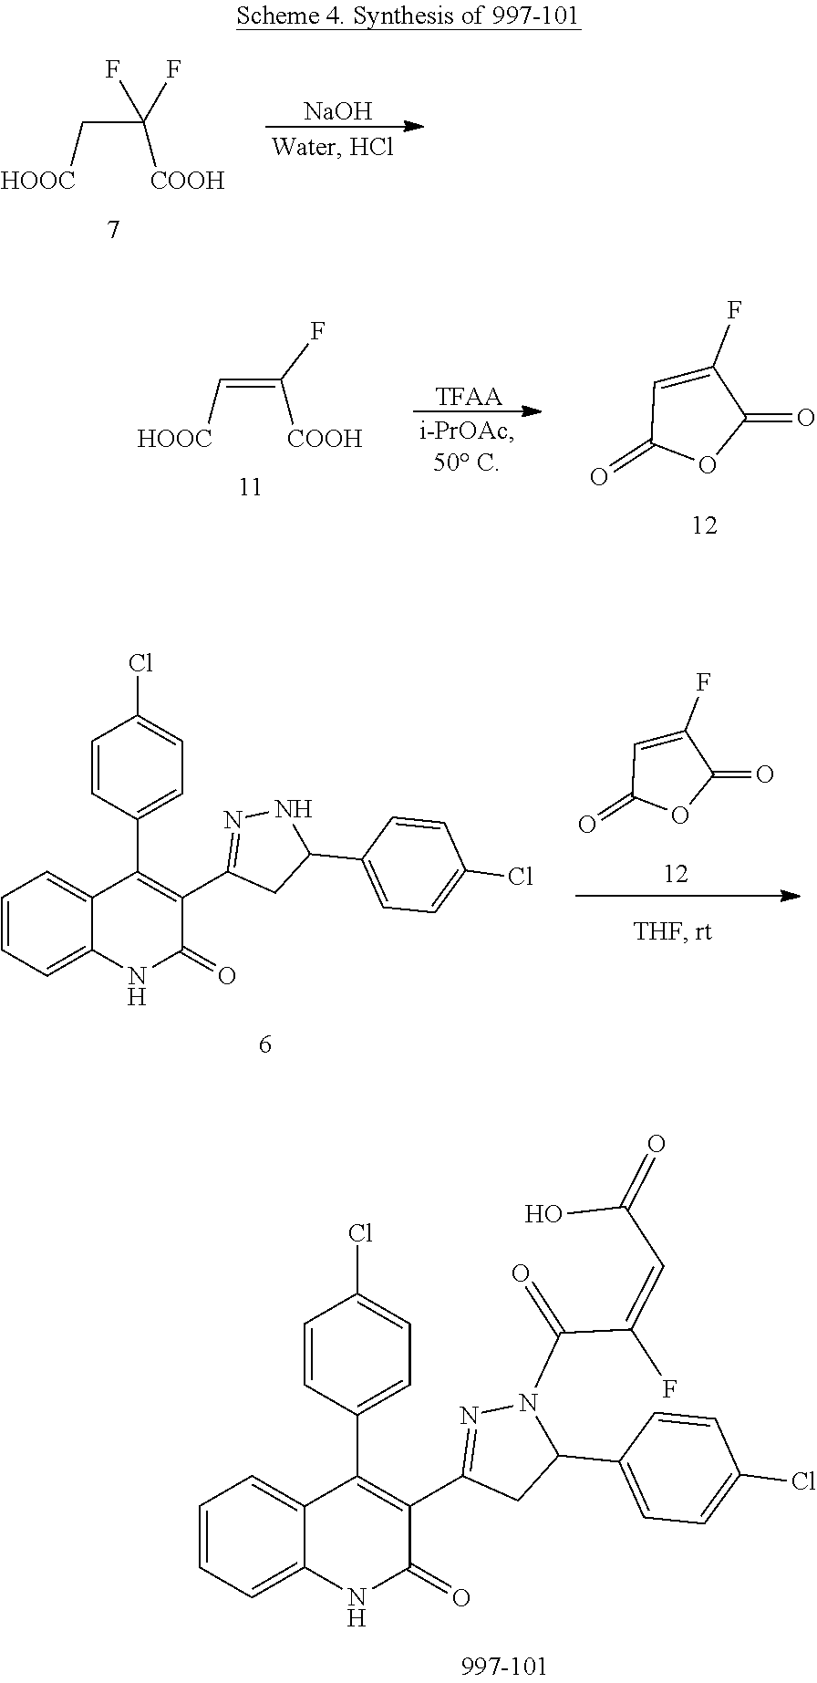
C(C(F)(F)[COOH])[HOOC].[NaOH].C1(F)=CC(=O)OC1=O.C1=CC=C2C(=C1)C(C1=CC=C(Cl)C=C1)=C(C1=NNC(C3=CC=C(Cl)C=C3)C1)C(=O)N2.C1=CC=C2C(=C1)C(C1=CC=C(Cl)C=C1)=C(C1=NN(C(C(=CC(=O)O)F)=O)C(C3=CC=C(Cl)C=C3)C1)C(=O)N2.C(=C([COOH])F)[HOOC].[TFAA].C1(F)=CC(=O)OC1=O
